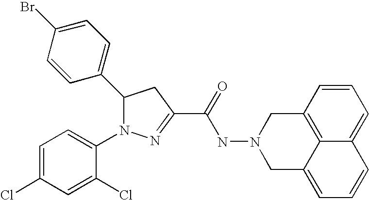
C1(C2N(C3=CC=C(Cl)C=C3Cl)N=C(C(=O)NN3CC4=CC=CC5=CC=CC(=C45)C3)C2)=CC=C(Br)C=C1
